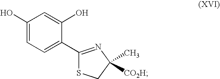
C1(O)=CC=C(C2=NC([CO2H])(C)CS2)C(O)=C1
